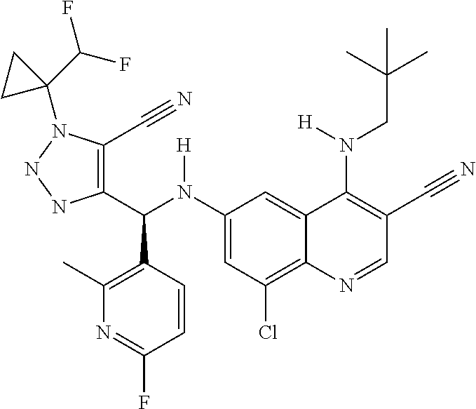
C1(N(C(C2=C(C#N)N(C3(C(F)F)CC3)NN2)C2=C(C)N=C(F)C=C2)[H])=CC(Cl)=C2C(=C1)C(N(CC(C)(C)C)[H])=C(C#N)C=N2
